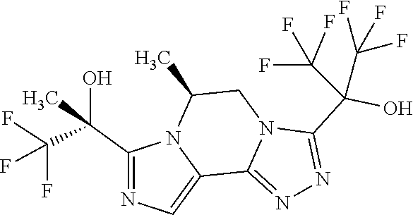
C1(C(C(F)(F)F)(O)C)=NC=C2N1C(C)CN1C2=NN=C1C(O)(C(F)(F)F)C(F)(F)F
